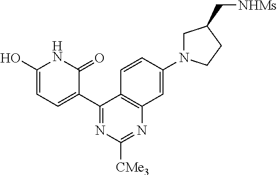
C1(C2=CC=C(O)NC2=O)=NC([CMe3])=NC2=C1C=CC(N1CC(C[NHMs])CC1)=C2
